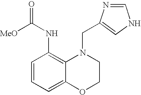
C1=CC(NC(=O)[MeO])=C2C(=C1)OCCN2CC1=CNC=N1
